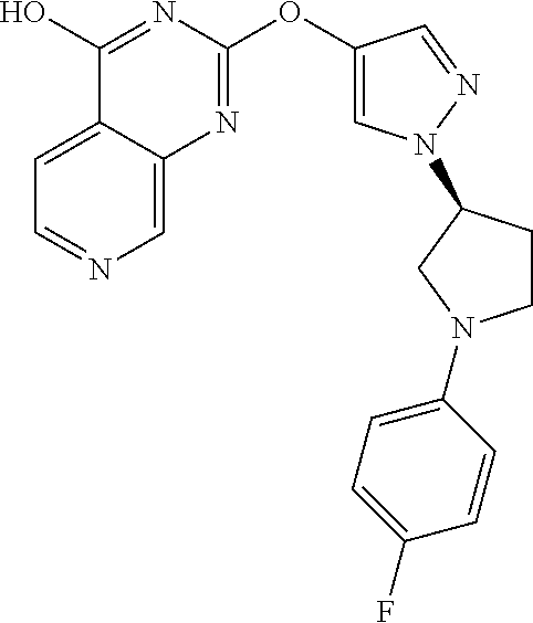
C1=C2C(=CN=C1)N=C(OC1=CN(C3CCN(C4=CC=C(F)C=C4)C3)N=C1)N=C2O
